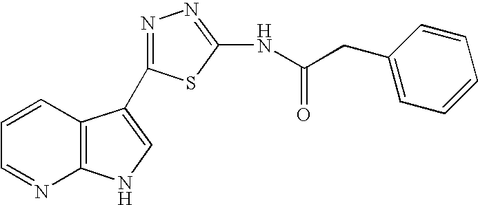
C1=CC2=C(N=C1)NC=C2C1=NN=C(NC(CC2=CC=CC=C2)=O)S1
